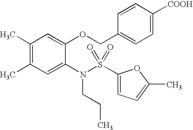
C1(C)=C(C)C=C(N(S(C2=CC=C(C)O2)(=O)=O)CCC)C(OCC2=CC=C([COOH])C=C2)=C1
